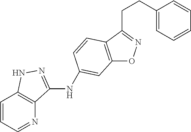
C12=C(C(CCC3=CC=CC=C3)=NO1)C=CC(NC1=NNC3=C1N=CC=C3)=C2
